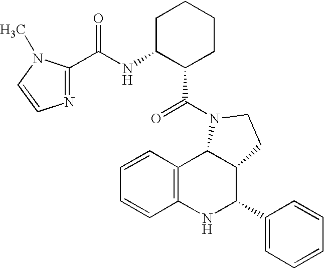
C12=C(NC(C3=CC=CC=C3)C3C1N(C(=O)C1CCCCC1NC(C1=NC=CN1C)=O)CC3)C=CC=C2
